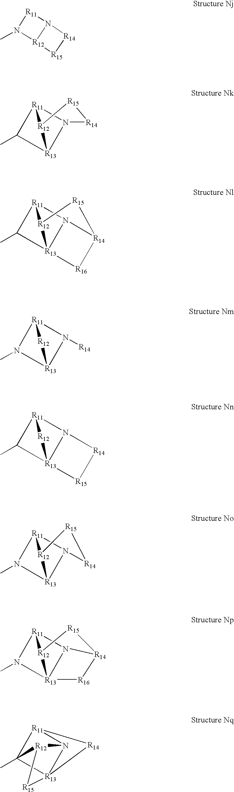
N1(C)[R12]2N([R11]1)[R14][R15]2.C1(C)[R13]23N4[R11]1[R12]2[R15][R14]4[R16]3.C1(C)[R13]2N3[R11]1[R12]2[R15][R14]3.N1(C)[R13]2N([R14])[R11]1[R12]2.C1(C)[R13]23N([R11]1[R12]2)[R14][R15]3.N1(C)[R13]2N3[R11]1[R12]2[R15][R14]3.N1(C)[R13]23N4[R11]1[R12]2[R15][R14]4[R16]3.C12(C)[R13]34N([R11]1[R14]3)[R12]2[R15]4
